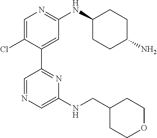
C1=C(Cl)C(C2=NC(NCC3CCOCC3)=CN=C2)=CC(NC2CCC(N)CC2)=N1
